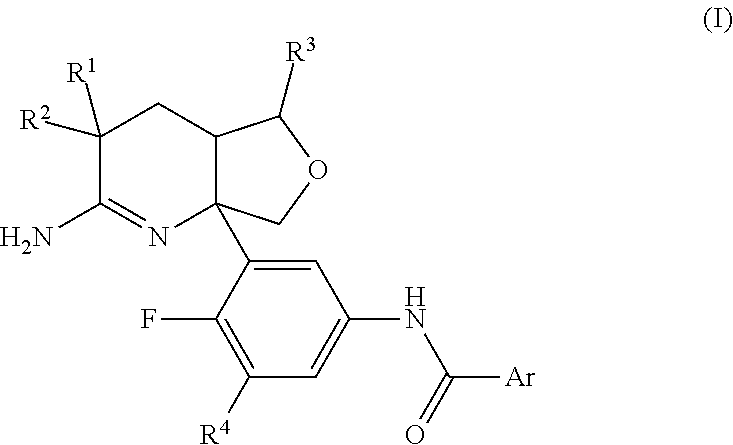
C12C(C3=CC(NC([Ar])=O)=CC([R4])=C3F)(COC1[R3])N=C(N)C([R2])([R1])C2
